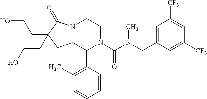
C12N(C(=O)C(CCO)(CCO)C1)CCN(C(N(CC1=CC([CF3])=CC([CF3])=C1)C)=O)C2C1=C(C)C=CC=C1
